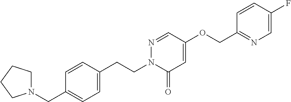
N1(CC2=CC=C(CCN3C(=O)C=C(OCC4=NC=C(F)C=C4)C=N3)C=C2)CCCC1
